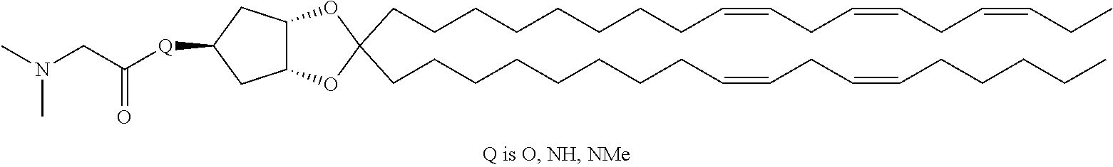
C(CCCCCCCC=CCC=CCCCCC)C1(CCCCCCCCC=CCC=CCC=CCC)OC2C(O1)CC([Q]C(CN(C)C)=O)C2
